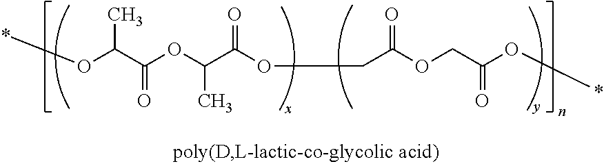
*OC(C(OC(C(OCC(=O)OCC(O*)=O)=O)C)=O)C
